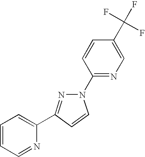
N1(C2=NC=C(C(F)(F)F)C=C2)N=C(C2=CC=CC=N2)C=C1
